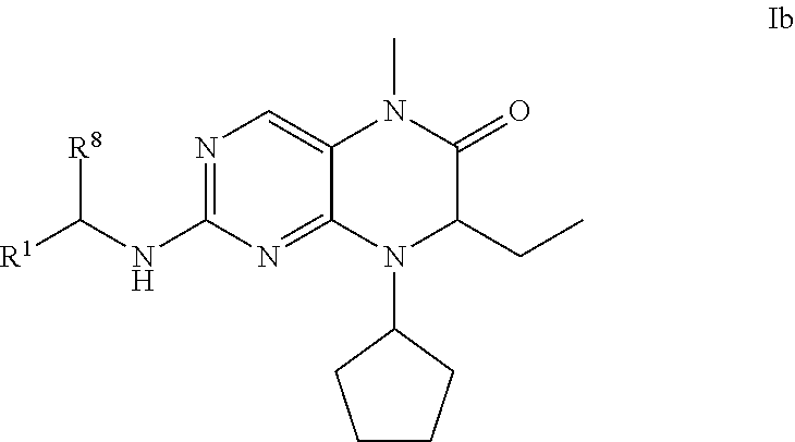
N1=C(NC([R1])[R8])N=C2C(=C1)N(C)C(=O)C(CC)N2C1CCCC1
